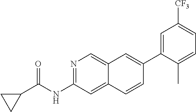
C1(C2=CC3=CN=C(NC(=O)C4CC4)C=C3C=C2)=CC([CF3])=CC=C1C
